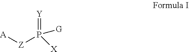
[A][Z]P([X])(=[Y])[G]
